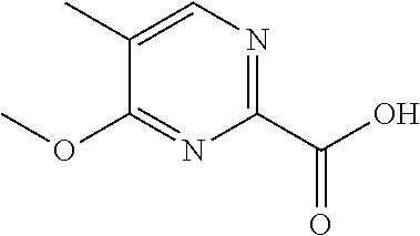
C1(C)=CN=C(C(O)=O)N=C1OC
